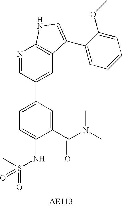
C1(C(N(C)C)=O)=CC(C2=CC3=C(N=C2)NC=C3C2=CC=CC=C2OC)=CC=C1NS(=O)(C)=O
